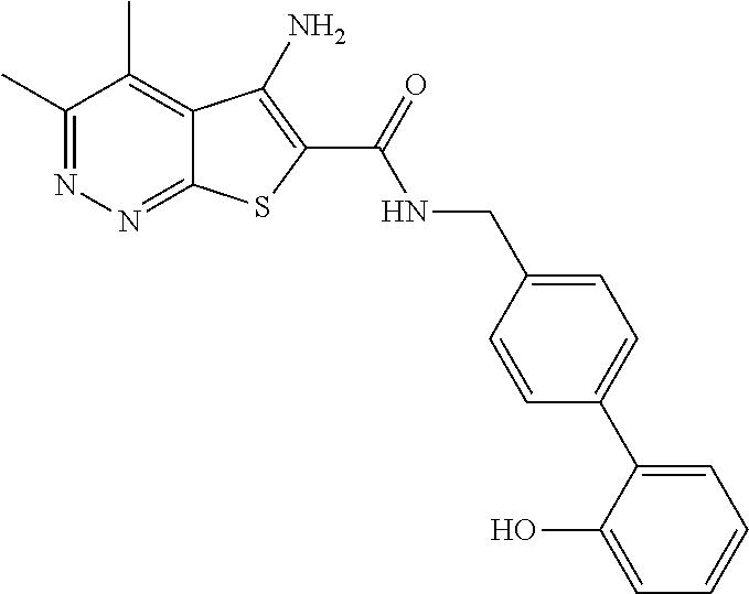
C1(C)=NN=C2C(=C1C)C(N)=C(C(=O)NCC1=CC=C(C3=CC=CC=C3O)C=C1)S2
